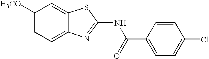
C1([H3CO])=CC=C2C(=C1)SC(NC(C1=CC=C(Cl)C=C1)=O)=N2
